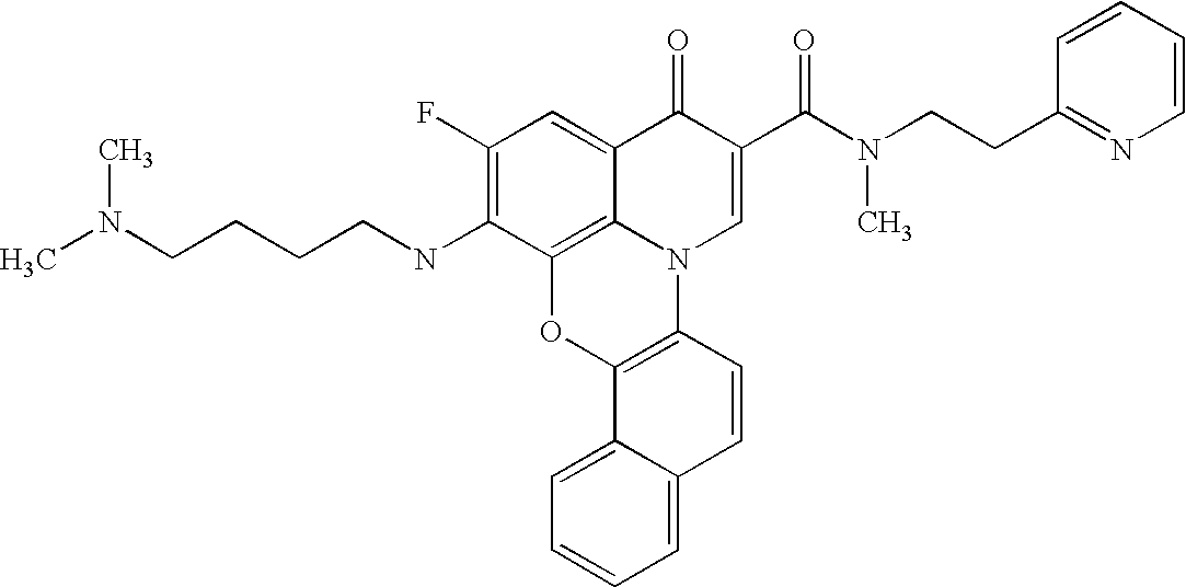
C12=C3C(=CC(F)=C1NCCCCN(C)C)C(=O)C(C(=O)N(C)CCC1=NC=CC=C1)=CN3C1=C(O2)C2=CC=CC=C2C=C1
